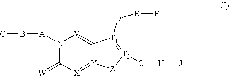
N1([A]BC)C(=[W])[X]:[Y]2C(=[V]1)[T1]([D][E]F)=[T2]([G][H][J])[Z]2
